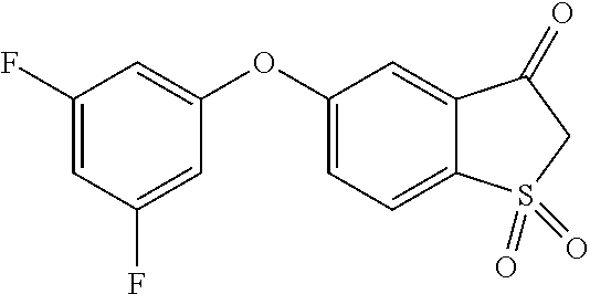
O(C1=CC(F)=CC(F)=C1)C1=CC=C2C(=C1)C(=O)CS2(=O)=O
